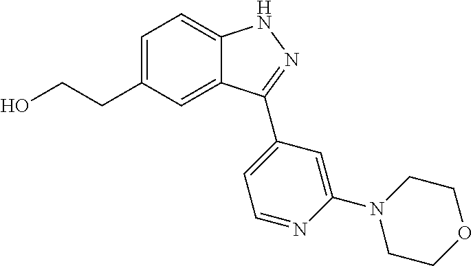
C1=C(CCO)C=C2C(=C1)NN=C2C1=CC=NC(N2CCOCC2)=C1
